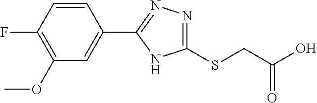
C1(OC)=C(F)C=CC(C2=NN=C(SCC(O)=O)N2)=C1
